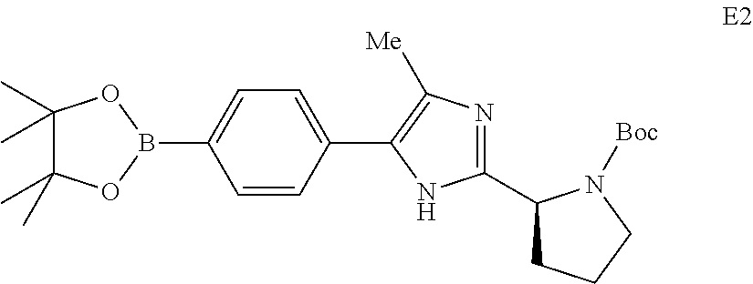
C1(C)(C)C(C)(C)OB(C2=CC=C(C3=C([Me])N=C(C4CCCN4[Boc])N3)C=C2)O1
